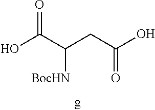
OC(C(CC(O)=O)[BocHN])=O
